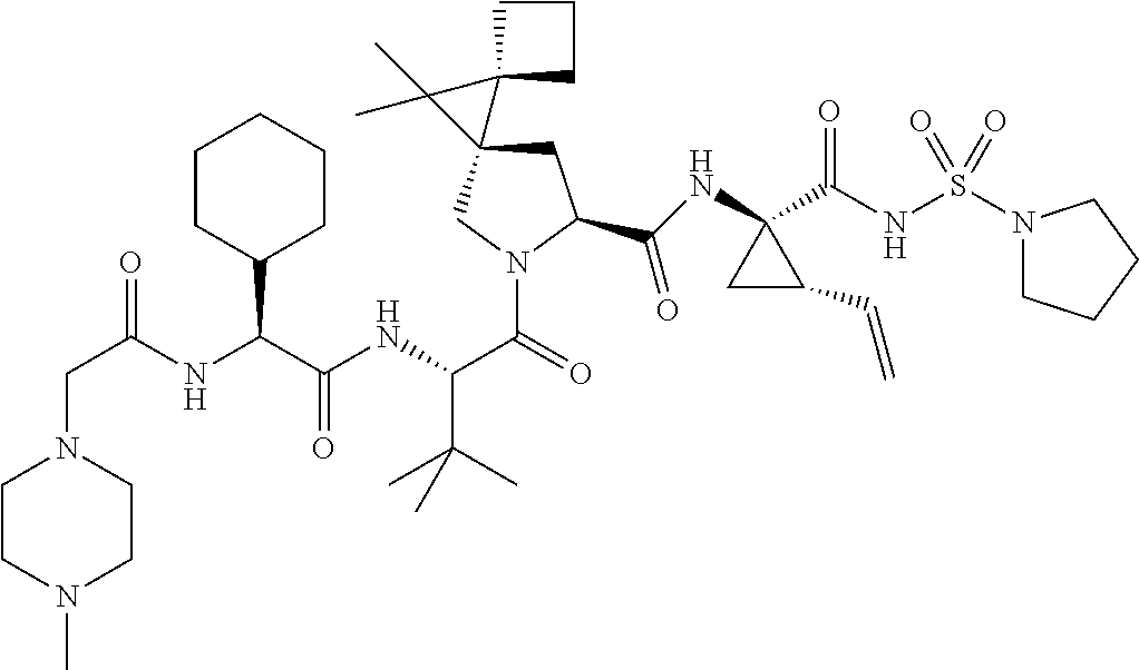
C(=O)(NC(C(NC(C(=O)N1CC2(CC1C(NC1(C(NS(N3CCCC3)(=O)=O)=O)CC1C=C)=O)C1(C2(C)C)CCC1)C(C)(C)C)=O)C1CCCCC1)CN1CCN(C)CC1
